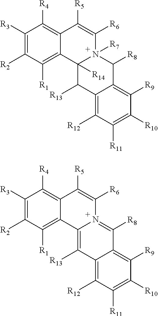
C1([R3])=C([R2])C([R1])=C2C(=C1[R4])C([R5])=C([R6])N1([R7])C2([R14])C([R13])C2=C([R12])C([R11])=C([R10])C([R9])=C2C1[R8].C1([R3])=C([R2])C([R1])=C2C(=C1[R4])C([R5])=C([R6])N1=C([R8])C3=C([R9])C([R10])=C([R11])C([R12])=C3C([R13])=C21
